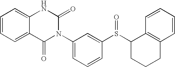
C1=CC=C2C(=C1)NC(=O)N(C1=CC=CC(S(C3CCCC4=C3C=CC=C4)=O)=C1)C2=O
